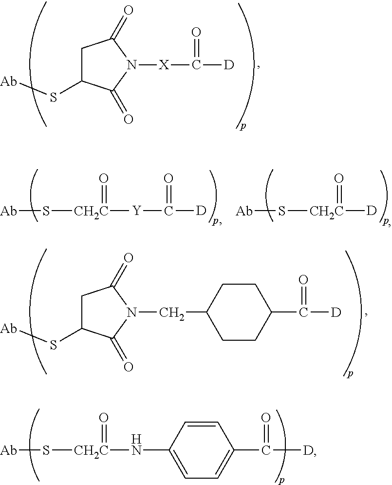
[Ab]SC1CC(=O)N([X]C([D])=O)C1=O.[Ab]S[CH2C](=O)[Y]C([D])=O.[Ab]S[CH2C](=O)[D].[Ab]SC1CC(=O)N(CC2CCC(C([D])=O)CC2)C1=O.[Ab]S[CH2C](=O)NC1=CC=C(C([D])=O)C=C1
